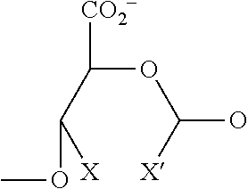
[X]C(C(OC([X])O)[CO2-])OC
